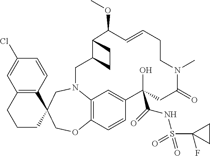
C12=C(C=CC(Cl)=C1)C1(CCC2)COC2=C3N(C1)CC1C(C(OC)C=CCCN(C)C(=O)CC(C(=O)NS(C4(F)CC4)(=O)=O)(O)C(=C3)C=C2)CC1
